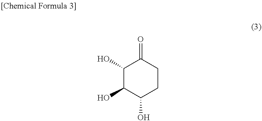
C1(O)C(O)C(O)CCC1=O
